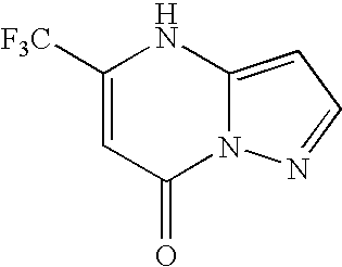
C1([F3C])=CC(=O)N2C(=CC=N2)N1
